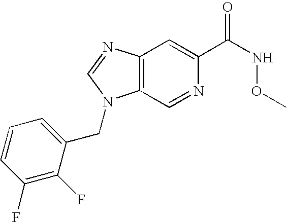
C12=C(N=CN1CC1=CC=CC(F)=C1F)C=C(C(NOC)=O)N=C2
